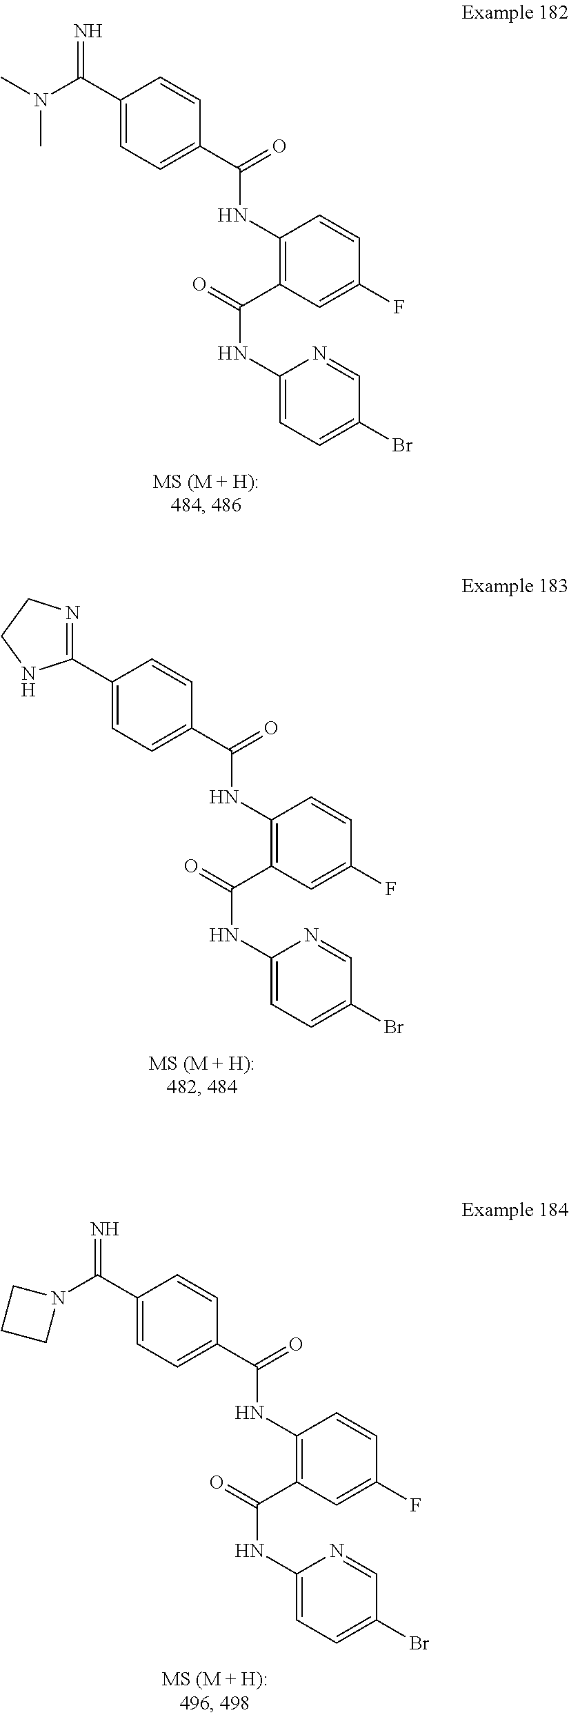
O=C(NC1=C(C(NC2=CC=C(Br)C=N2)=O)C=C(F)C=C1)C1=CC=C(C(=N)N(C)C)C=C1.O=C(NC1=C(C(NC2=CC=C(Br)C=N2)=O)C=C(F)C=C1)C1=CC=C(C2=NCCN2)C=C1.O=C(NC1=C(C(NC2=CC=C(Br)C=N2)=O)C=C(F)C=C1)C1=CC=C(C(=N)N2CCC2)C=C1
